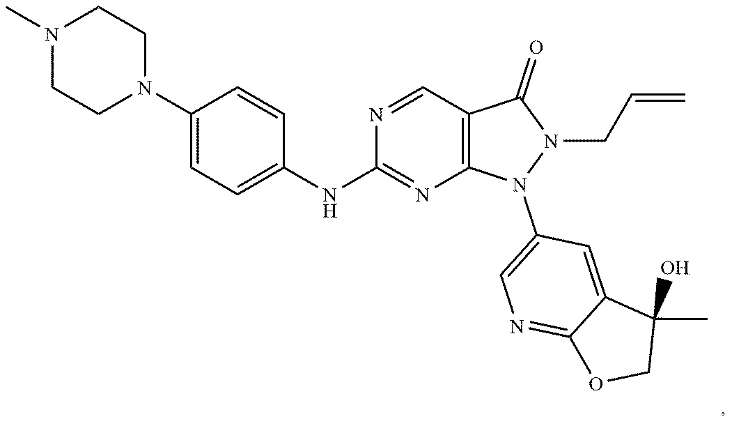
N1(C)CCN(C2=CC=C(NC3=NC4=C(C=N3)C(=O)N(CC=C)N4C3=CN=C4C(=C3)C(C)(O)CO4)C=C2)CC1
